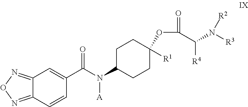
C12=NON=C1C=CC(C(N(C1CCC(OC(=O)C(N([R3])[R2])[R4])([R1])CC1)[A])=O)=C2
